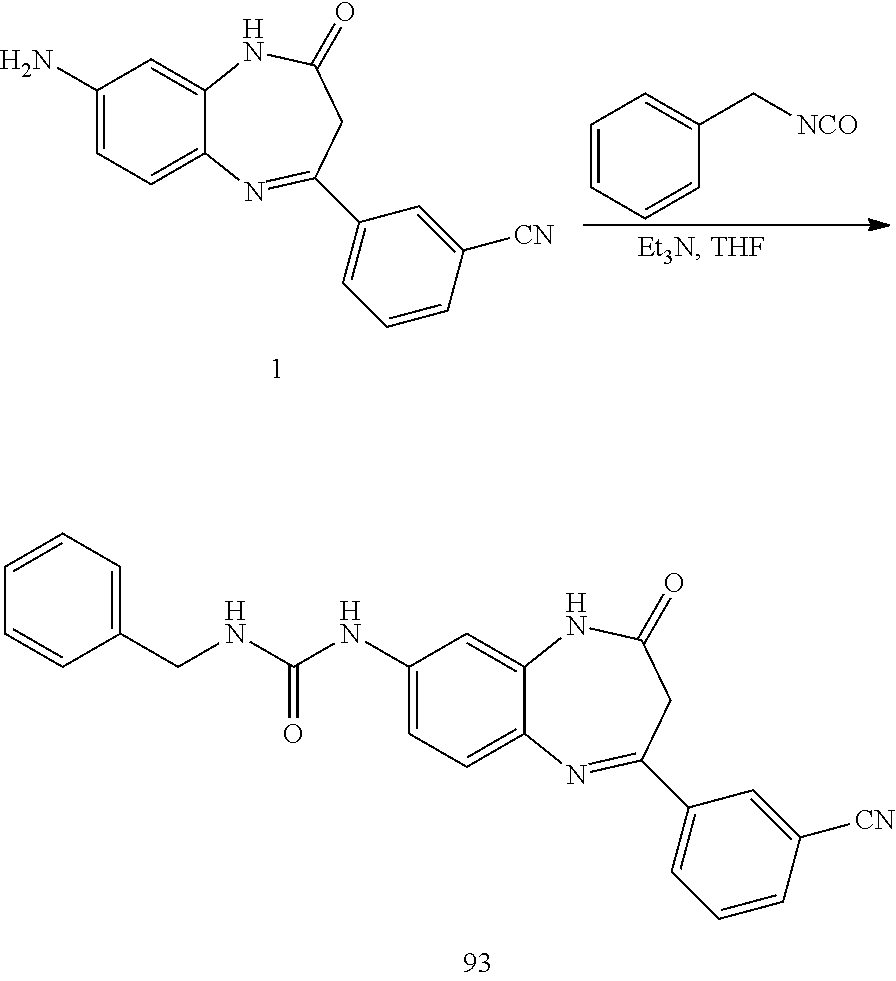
C1(NC(NCC2=CC=CC=C2)=O)=CC=C2C(=C1)NC(=O)CC(C1=CC=CC([CN])=C1)=N2.C1(N)=CC=C2C(=C1)NC(=O)CC(C1=CC=CC([CN])=C1)=N2.C1=CC=CC=C1C[NCO]
